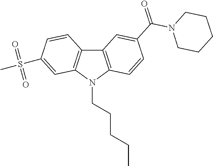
C12=C(N(CCCCC)C3=C1C=CC(S(=O)(=O)C)=C3)C=CC(C(N1CCCCC1)=O)=C2
